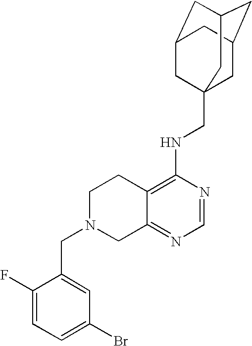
C12=C(NCC34CC5CC(CC(C3)C5)C4)N=CN=C1CN(CC1=CC(Br)=CC=C1F)CC2
